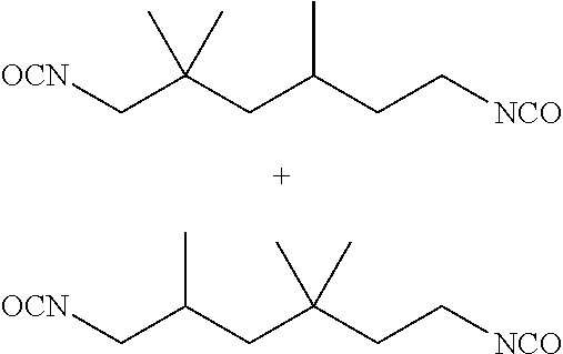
[OCN]CC(CC(CC[NCO])C)(C)C.[OCN]CC(CC(CC[NCO])(C)C)C
